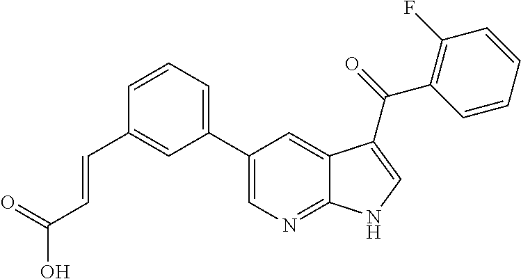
C1(C2=CN=C3C(=C2)C(C(=O)C2=C(F)C=CC=C2)=CN3)=CC=CC(C=CC(O)=O)=C1
